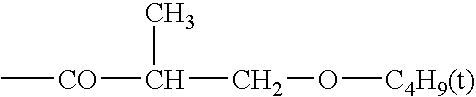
C[CO]C(C)CO[C4H9(t)]
